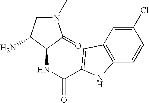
C12=C(C=CC(Cl)=C1)NC(C(NC1C(N)CN(C)C1=O)=O)=C2
